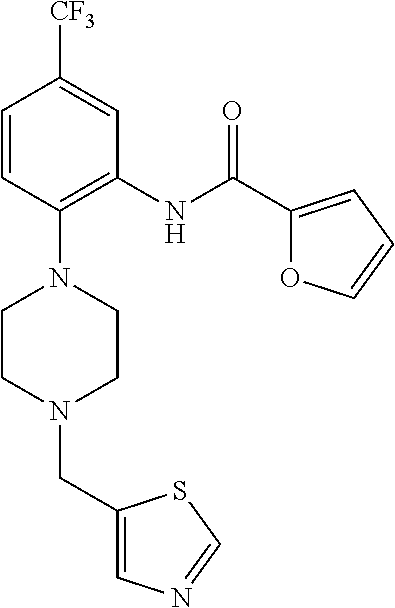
C1=CC(N2CCN(CC3=CN=CS3)CC2)=C(NC(C2=CC=CO2)=O)C=C1[CF3]
